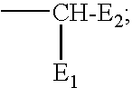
C[CH-E2][E1]
